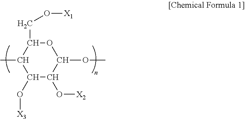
C1(C)C(O[X3])C(O[X2])C(OC)OC1CO[X1]
